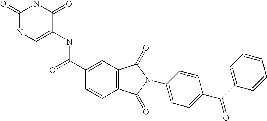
C1=C(NC(C2=CC3=C(C=C2)C(=O)N(C2=CC=C(C(=O)C4=CC=CC=C4)C=C2)C3=O)=O)C(=O)NC(=O)N1
